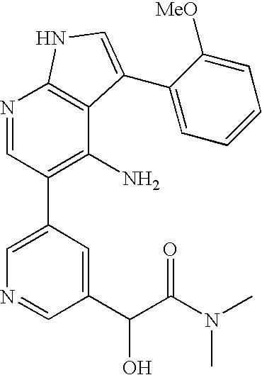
N1=CC(C2=CN=CC(C(C(N(C)C)=O)O)=C2)=C(N)C2=C1NC=C2C1=CC=CC=C1[MeO]
